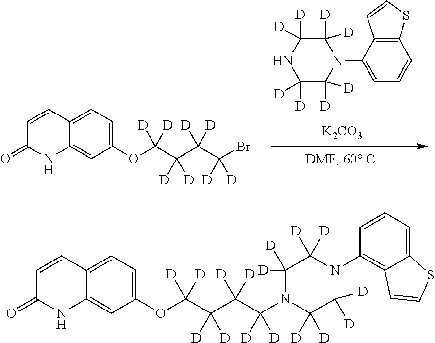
C12=C(C(N3C([D])([D])C([D])([D])NC([D])([D])C3([D])[D])=CC=C1)C=CS2.[K2CO3].C1(OC(C(C(C(Br)([D])[D])([D])[D])([D])[D])([D])[D])=CC=C2C(=C1)NC(=O)C=C2.C1(OC(C(C(C(N2C([D])([D])C([D])([D])N(C3=C4C(=CC=C3)SC=C4)C([D])([D])C2([D])[D])([D])[D])([D])[D])([D])[D])([D])[D])=CC=C2C(=C1)NC(=O)C=C2
